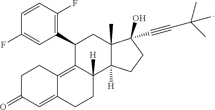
C1=C(F)C=CC(F)=C1C1CC2(C)C([H])(C3([H])CCC4=CC(=O)CCC4=C13)CCC2(O)C#CC(C)(C)C
